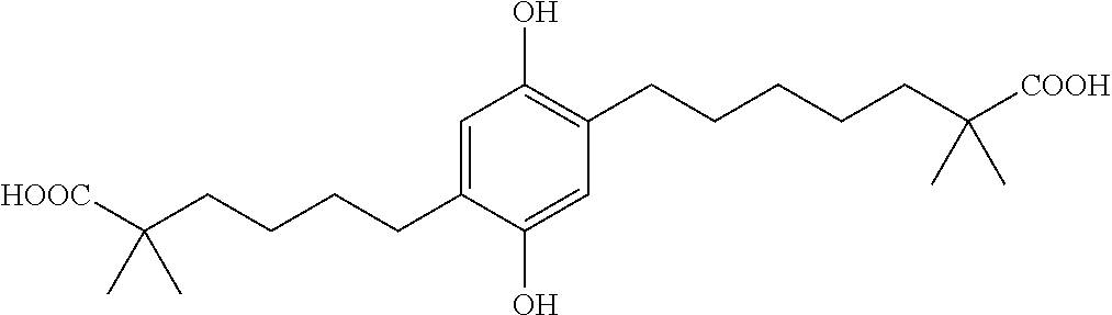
C1=C(CCCCC([HOOC])(C)C)C(O)=CC(CCCCCC([COOH])(C)C)=C1O
